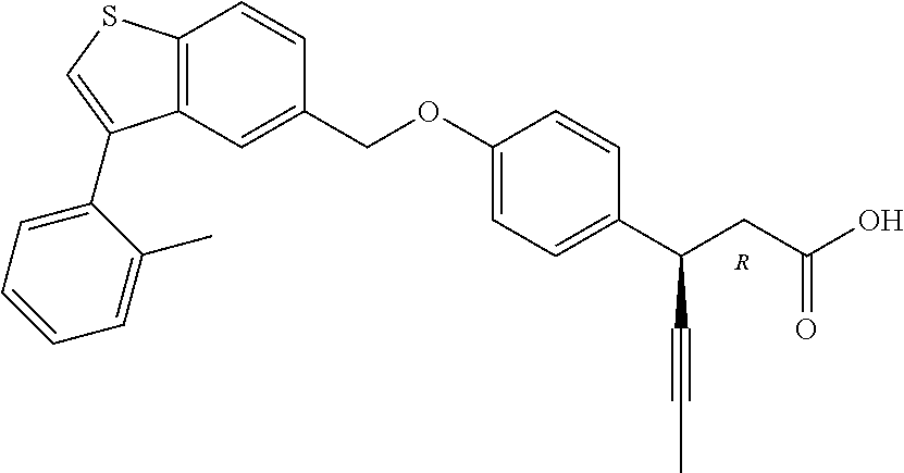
C12=C(C=C(COC3=CC=C(C(CC(O)=O)C#CC)C=C3)C=C1)C(C1=CC=CC=C1C)=CS2.[R]
